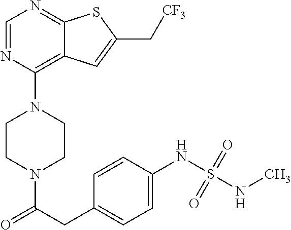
C1CN(C(CC2=CC=C(NS(NC)(=O)=O)C=C2)=O)CCN1C1=C2C(=NC=N1)SC(C[CF3])=C2
